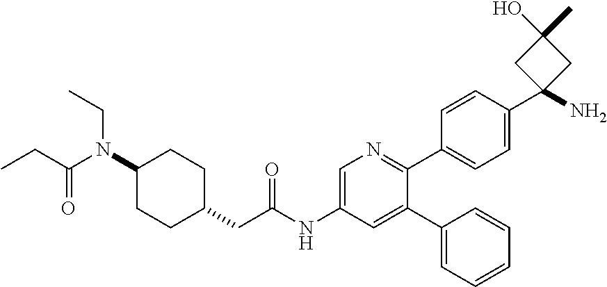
C1(N(C(=O)CC)CC)CCC(CC(NC2=CN=C(C3=CC=C(C4(N)CC(O)(C)C4)C=C3)C(C3=CC=CC=C3)=C2)=O)CC1
